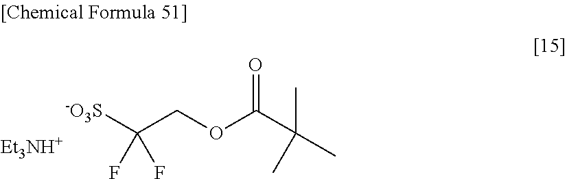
C(C(OCC([-O3S])(F)F)=O)(C)(C)C.[Et3NH+]
